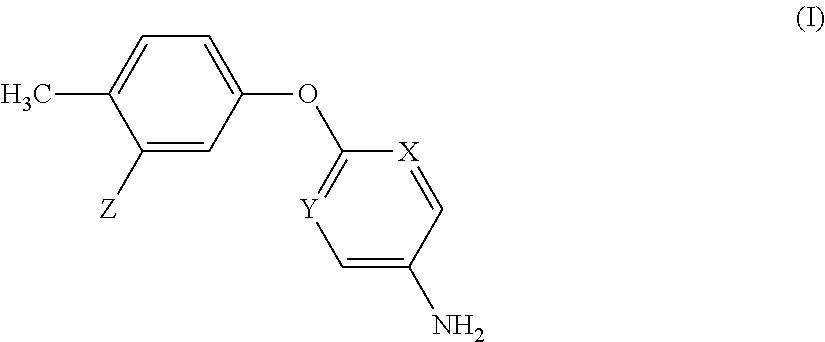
C1([Z])=CC(OC2=[Y]C=C(N)C=[X]2)=CC=C1C
